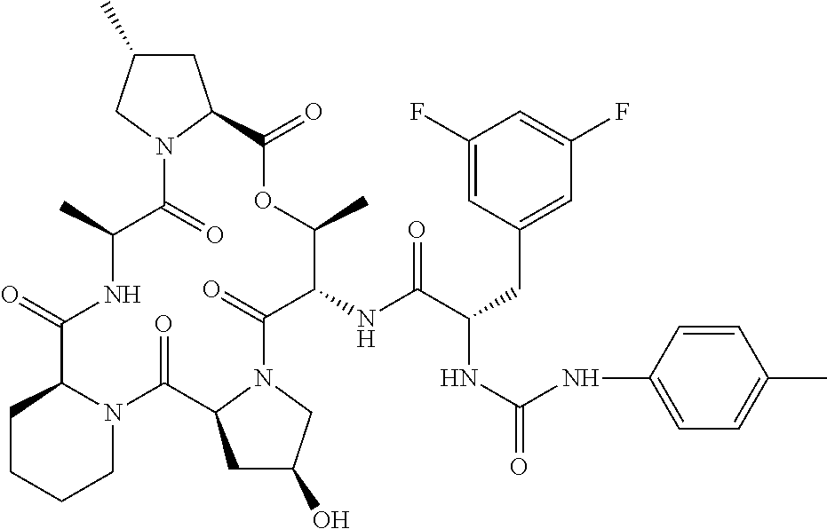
C1CCCN2C1C(=O)NC(C)C(=O)N1C(CC(C)C1)C(=O)OC(C)C(NC(C(CC1=CC(F)=CC(F)=C1)NC(=O)NC1=CC=C(C)C=C1)=O)C(=O)N1C(C2=O)CC(O)C1
